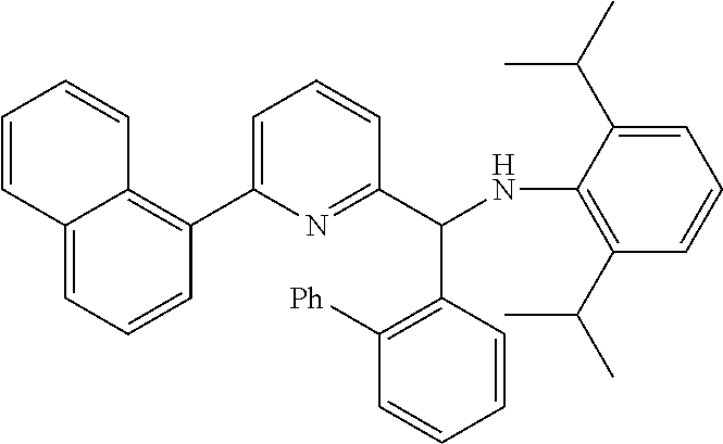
C12=CC=CC(C3=CC=CC(C(C4=C([Ph])C=CC=C4)NC4=C(C(C)C)C=CC=C4C(C)C)=N3)=C1C=CC=C2
